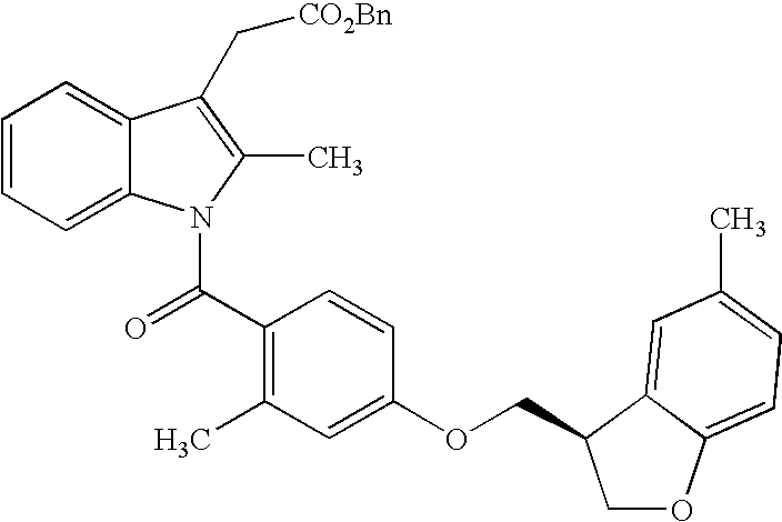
C1=CC=C2C(=C1)C(C[CO2Bn])=C(C)N2C(C1=C(C)C=C(OCC2COC3=CC=C(C)C=C32)C=C1)=O
